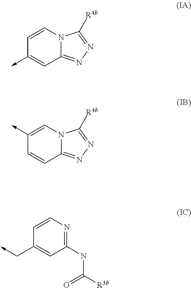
C1=CN2C(=NN=C2[R4b])C=C1->C.C1(->C)=CN2C(=NN=C2[R4b])C=C1.C1=CN=C(NC([R3b])=O)C=C1C->C
